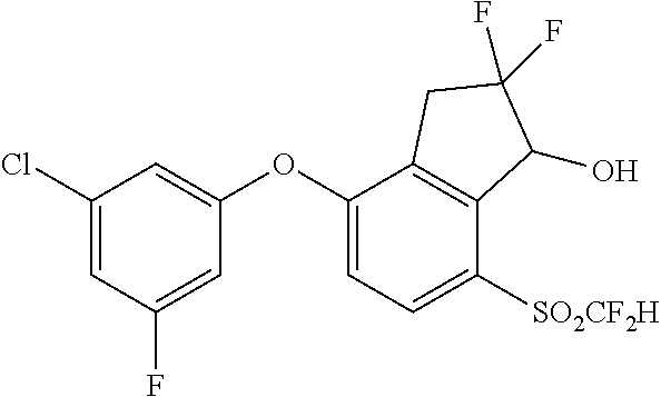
C1(OC2=CC=C([SO2CF2H])C3=C2CC(F)(F)C3O)=CC(Cl)=CC(F)=C1
